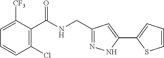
C1=C([CF3])C(C(NCC2=NNC(C3=CC=CS3)=C2)=O)=C(Cl)C=C1
